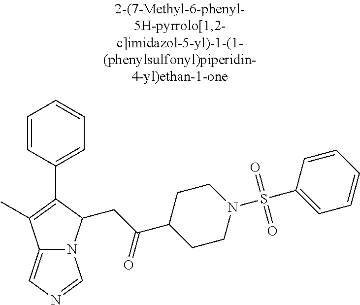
C12=CN=CN1C(CC(C1CCN(S(C3=CC=CC=C3)(=O)=O)CC1)=O)C(C1=CC=CC=C1)=C2C
